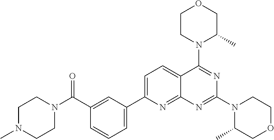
C1=C(C2=CC=CC(C(N3CCN(C)CC3)=O)=C2)N=C2C(=C1)C(N1C(C)COCC1)=NC(N1C(C)COCC1)=N2
